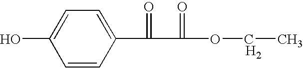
[H2].OC1=CC=C(C(=O)C(=O)OCC)C=C1
